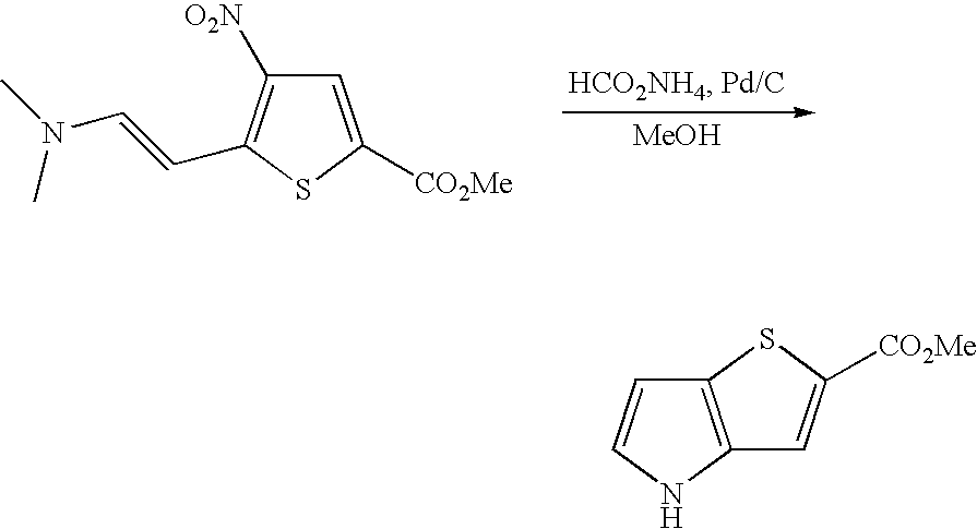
[MeOH].C1=C([CO2Me])SC(C=CN(C)C)=C1[O2N].C12=C(SC([CO2Me])=C1)C=CN2
